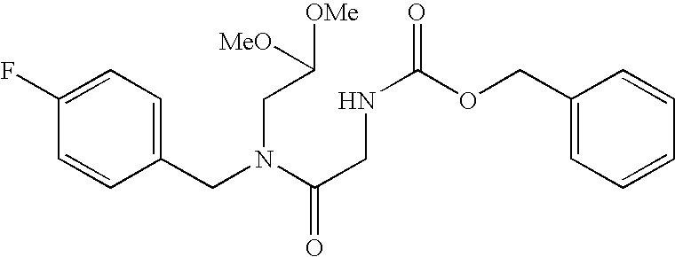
C1=C(CN(CC([OMe])[MeO])C(CNC(OCC2=CC=CC=C2)=O)=O)C=CC(F)=C1
